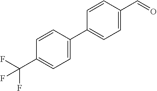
C1=C(C=O)C=CC(C2=CC=C(C(F)(F)F)C=C2)=C1
